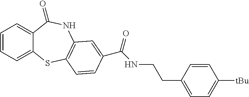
C1=CC=C2C(=C1)C(=O)NC1=C(S2)C=CC(C(NCCC2=CC=C([tBu])C=C2)=O)=C1
